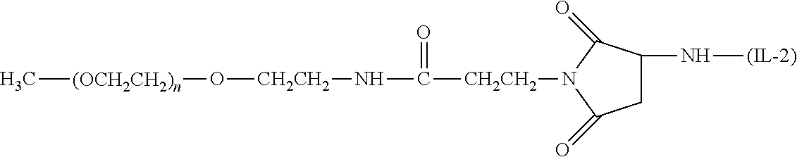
[(OCH2CH2)n](C)O[CH2CH2]NC(=O)[CH2CH2]N1C(=O)CC(N[(IL-2)])C1=O
